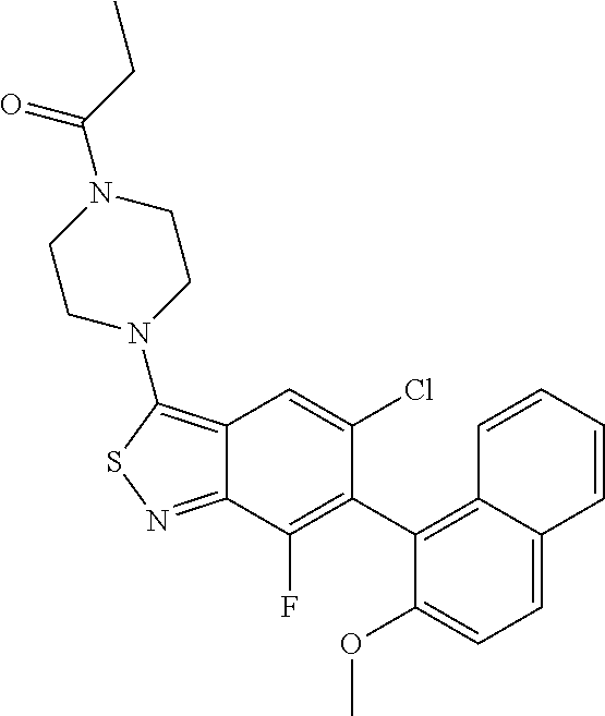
C12=C(N3CCN(C(CC)=O)CC3)SN=C1C(F)=C(C1=C3C(=CC=C1OC)C=CC=C3)C(Cl)=C2
